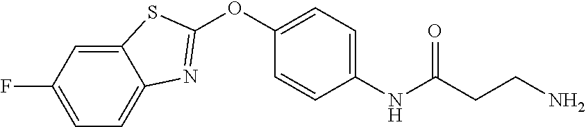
C1(OC2=NC3=CC=C(F)C=C3S2)=CC=C(NC(CCN)=O)C=C1
